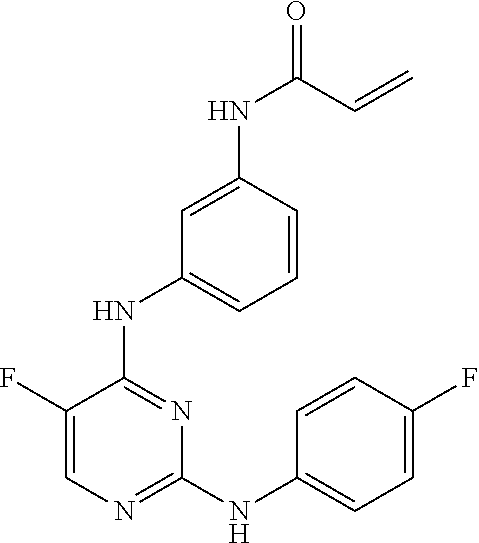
C1=C(F)C(NC2=CC=CC(NC(C=C)=O)=C2)=NC(NC2=CC=C(F)C=C2)=N1
